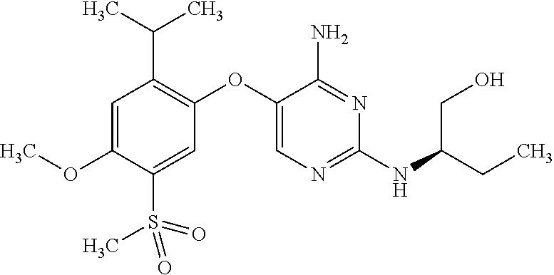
C1=C(OC)C(S(C)(=O)=O)=CC(OC2=CN=C(NC(CC)CO)N=C2N)=C1C(C)C
